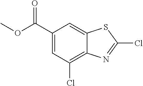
C1(C(OC)=O)=CC(Cl)=C2C(=C1)SC(Cl)=N2
